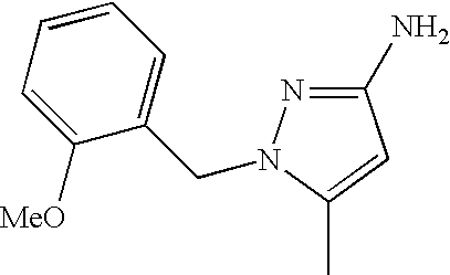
C1(N)=NN(CC2=CC=CC=C2[MeO])C(C)=C1
